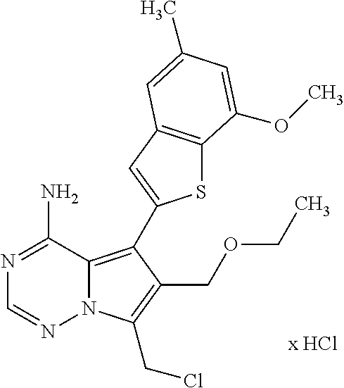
N1=C(N)C2=C(C3=CC4=C(S3)C(OC)=CC(C)=C4)C(COCC)=C(CCl)N2N=C1
